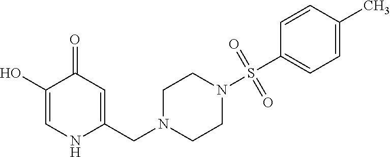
C1(O)=CNC(CN2CCN(S(C3=CC=C(C)C=C3)(=O)=O)CC2)=CC1=O
